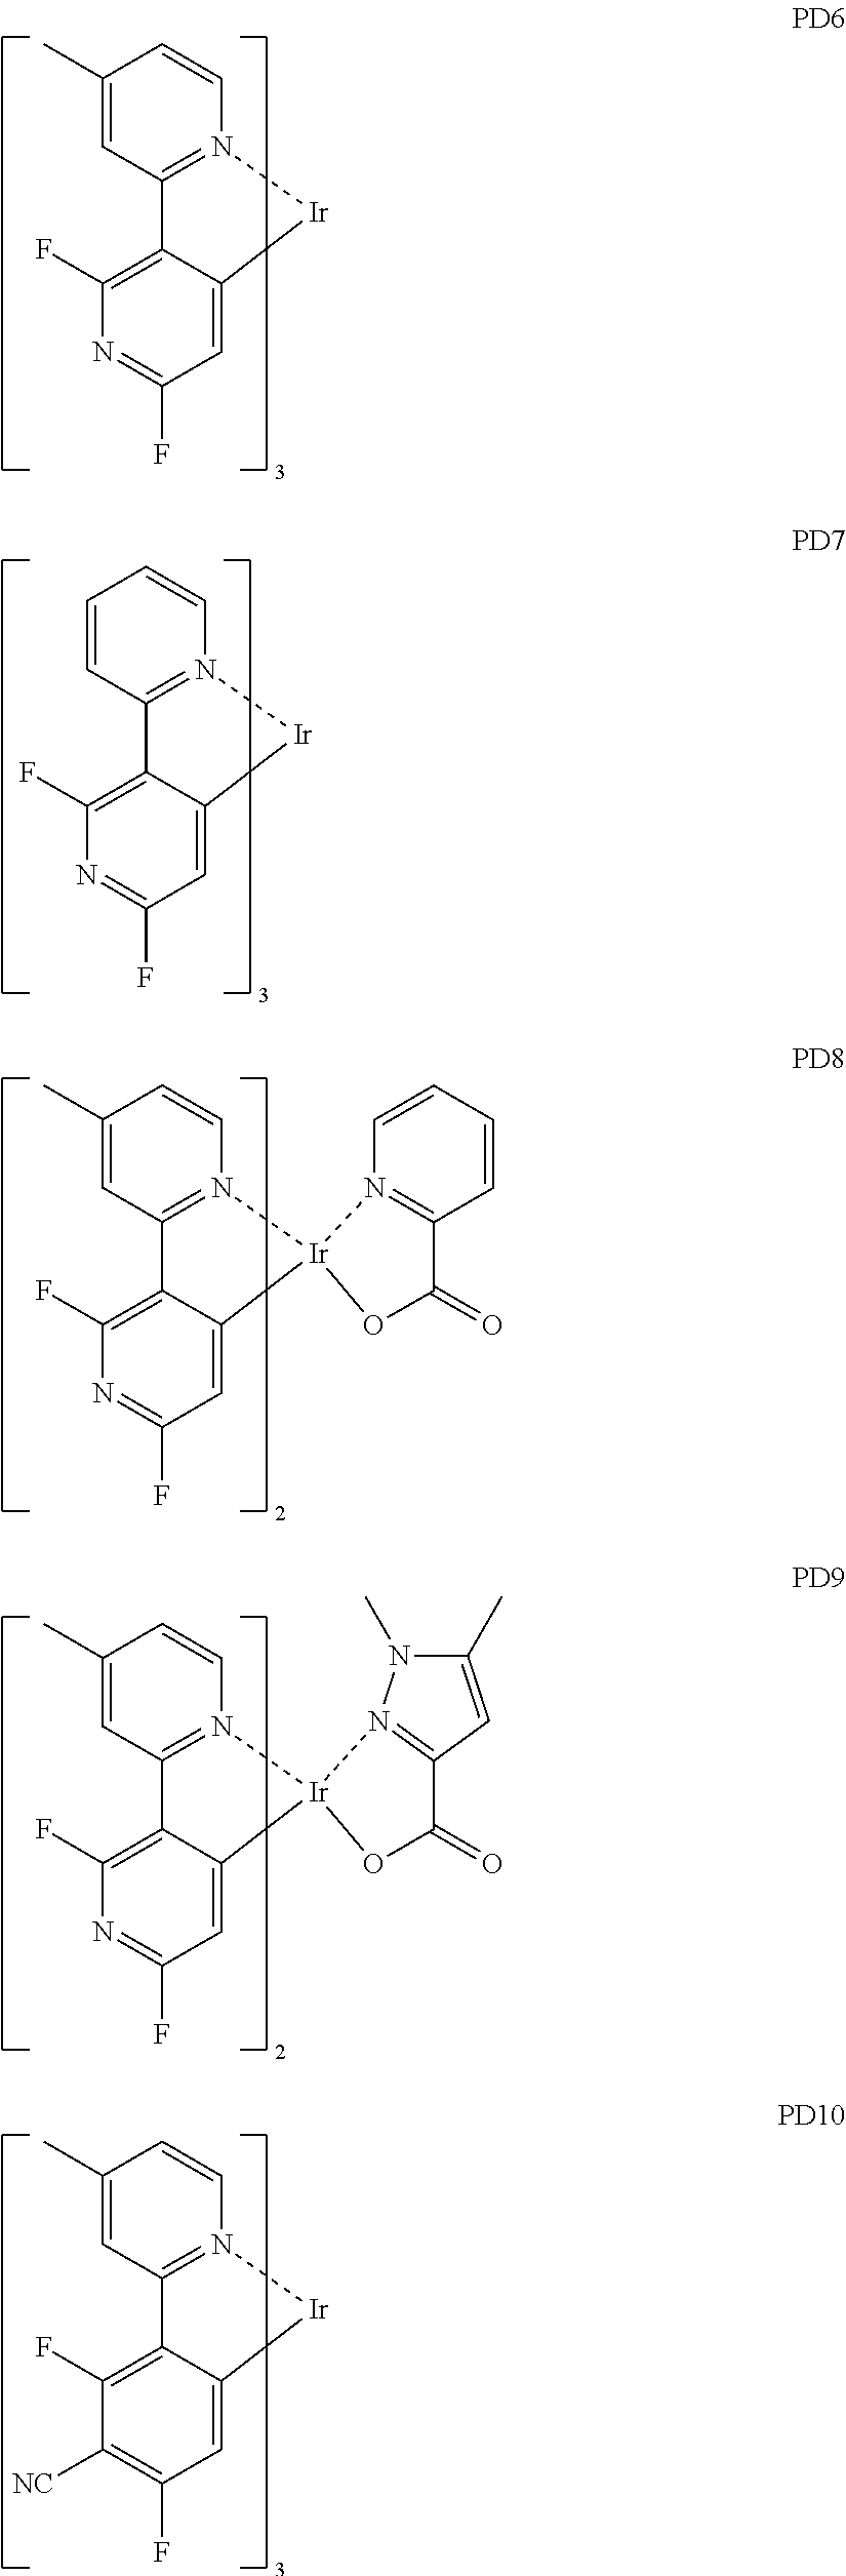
C12=C(F)N=C(F)C=C1[Ir]N1=C2C=C(C)C=C1.C12=C(F)N=C(F)C=C1[Ir]N1=C2C=CC=C1.C12=C(F)N=C(F)C=C1[Ir]1(N3=C2C=C(C)C=C3)N2=C(C=CC=C2)C(=O)O1.C12=C(F)N=C(F)C=C1[Ir]1(N3=C2C=C(C)C=C3)OC(=O)C2=N1N(C)C(C)=C2.C12=C(F)C([NC])=C(F)C=C1[Ir]N1=C2C=C(C)C=C1
